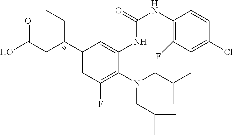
C1(C(CC(O)=O)CC)=CC(F)=C(N(CC(C)C)CC(C)C)C(NC(NC2=C(F)C=C(Cl)C=C2)=O)=C1
